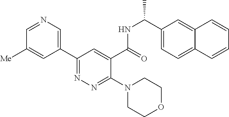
C1=NC=C(C2=NN=C(N3CCOCC3)C(C(=O)NC(C3=CC=C4C(=C3)C=CC=C4)C)=C2)C=C1[Me]
